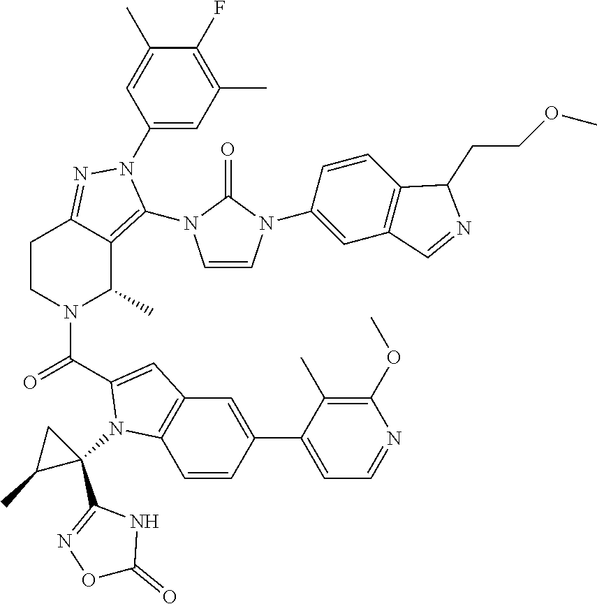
C1(F)=C(C)C=C(N2C(N3C=CN(C4=CC5=C(C=C4)C(CCOC)N=C5)C3=O)=C3C(C)N(C(=O)C4=CC5=C(C=CC(C6=CC=NC(OC)=C6C)=C5)N4C4(C5=NOC(=O)N5)CC4C)CCC3=N2)C=C1C
